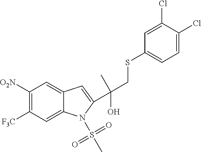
C1([O2N])=C([F3C])C=C2C(=C1)C=C(C(C)(O)CSC1=CC=C(Cl)C(Cl)=C1)N2S(=O)(=O)C
